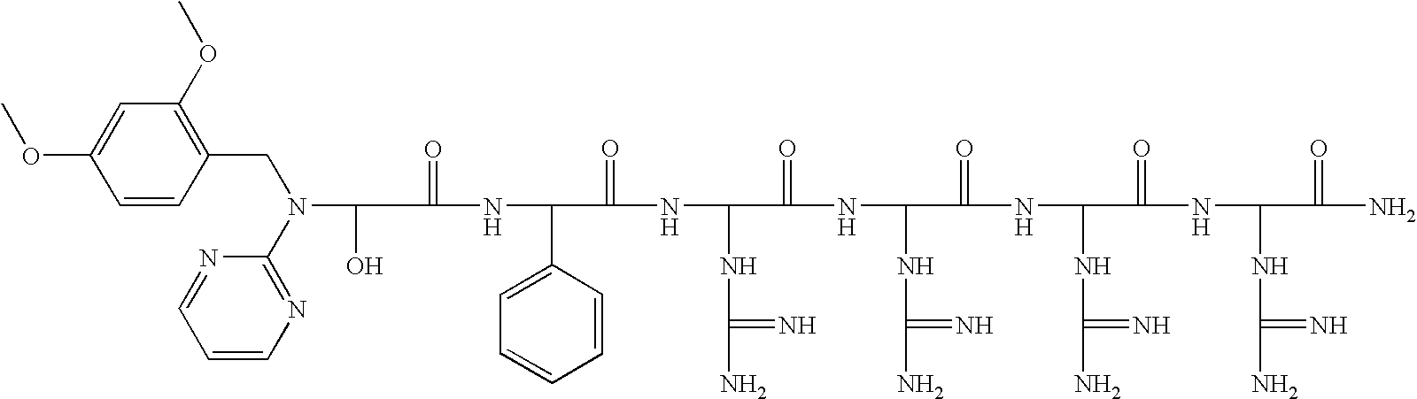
C(=O)(NC(C1=CC=CC=C1)C(=O)NC(NC(N)=N)C(=O)NC(NC(N)=N)C(=O)NC(NC(N)=N)C(=O)NC(NC(N)=N)C(=O)N)C(O)N(C1=NC=CC=N1)CC1=C(OC)C=C(OC)C=C1
